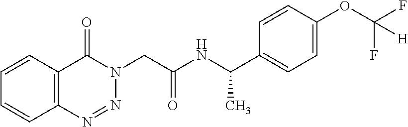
C1=CC=CC2=C1C(=O)N(CC(NC(C1=CC=C(OC(F)(F)[H])C=C1)C)=O)N=N2
